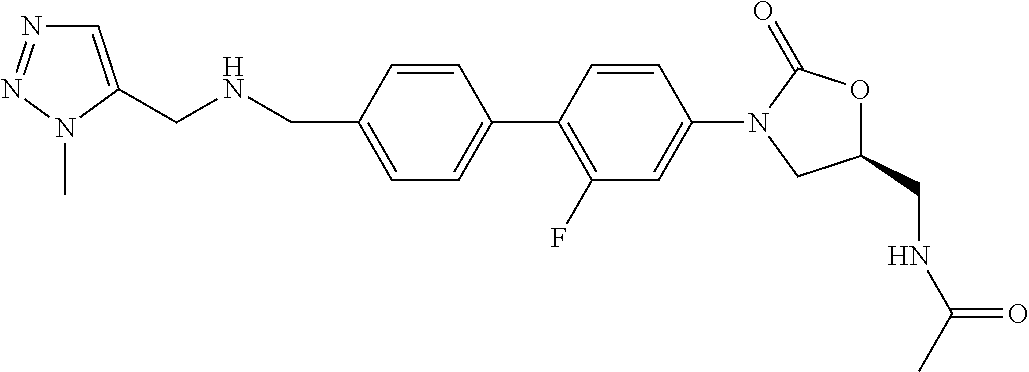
N(CC1=CC=C(C2=C(F)C=C(N3CC(CNC(C)=O)OC3=O)C=C2)C=C1)CC1=CN=NN1C
